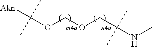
C(OCOCC(NC)(C)C)([Akn])(C)C
